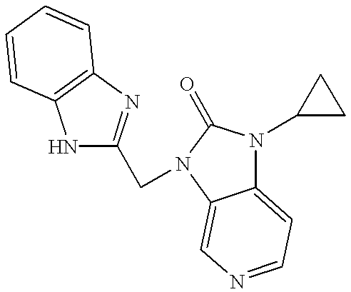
N1C(CN2C(=O)N(C3CC3)C3=CC=NC=C32)=NC2=C1C=CC=C2
